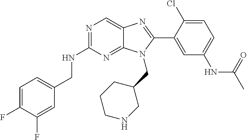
C1=C(F)C(F)=CC(CNC2=NC=C3C(=N2)N(CC2CCCNC2)C(C2=CC(NC(=O)C)=CC=C2Cl)=N3)=C1
